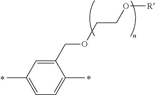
C1(COCCO[R])=CC(C)=CC=C1C
